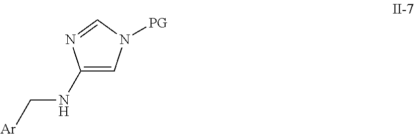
C1(NC[Ar])=CN([PG])C=N1
